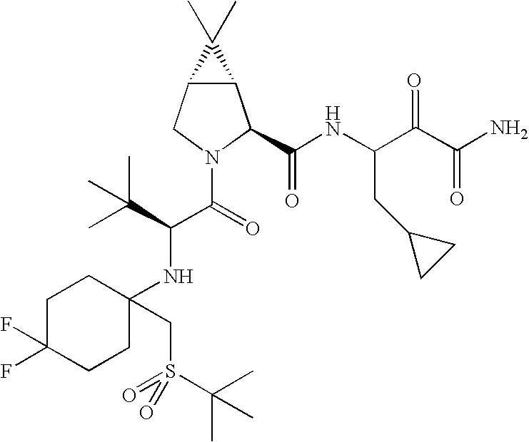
C12C(CN(C(=O)C(NC3(CS(=O)(C(C)(C)C)=O)CCC(F)(F)CC3)C(C)(C)C)C1C(NC(C(C(N)=O)=O)CC1CC1)=O)C2(C)C
